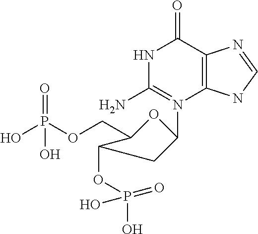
OP(OCC1C(OP(O)(=O)O)CC(N2=C(N)NC(=O)C3=C2NC=N3)O1)(=O)O
